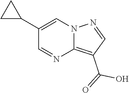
C12=C(C(=O)O)C=NN1C=C(C1CC1)C=N2
